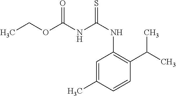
C1=C(C)C=CC(C(C)C)=C1NC(=S)NC(OCC)=O
